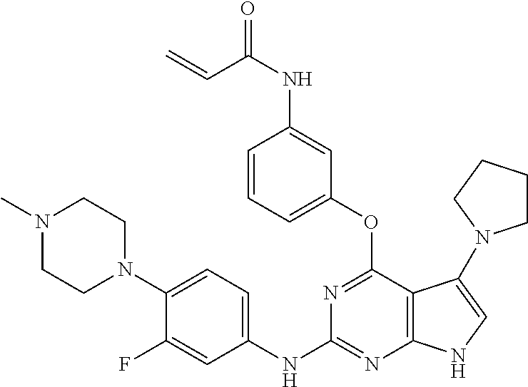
C1(NC2=NC3=C(C(OC4=CC=CC(NC(C=C)=O)=C4)=N2)C(N2CCCC2)=CN3)=CC=C(N2CCN(C)CC2)C(F)=C1
